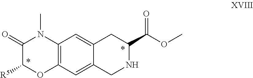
C12=C(C=C3C(=C1)CC(C(OC)=O)NC3)OC([R5])C(=O)N2C
